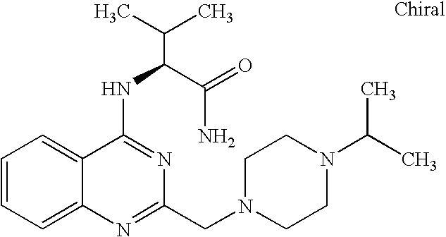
C1=CC=C2C(=C1)C(NC(C(N)=O)C(C)C)=NC(CN1CCN(C(C)C)CC1)=N2
